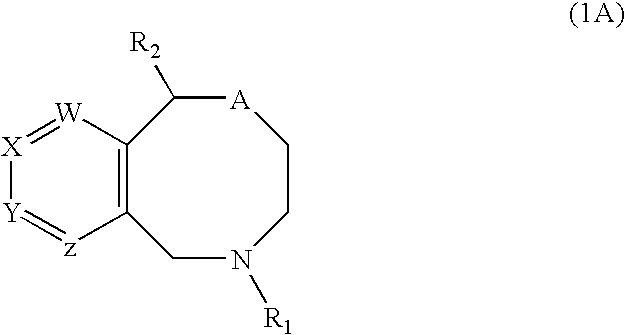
[X]1=[W]C2=C([z]=[Y]1)CN([R1])CC[A]C2[R2]
